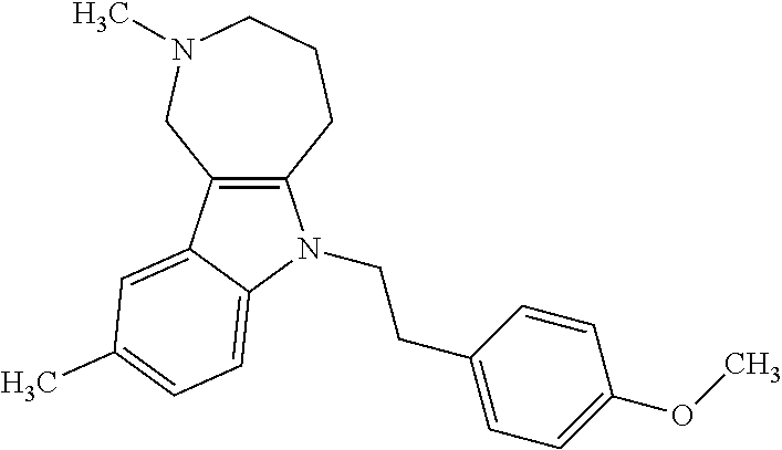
C12=C(C3=CC(C)=CC=C3N1CCC1=CC=C(OC)C=C1)CN(C)CCC2
